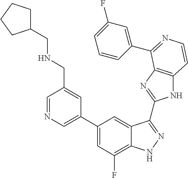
C1(C2=CN=CC(CNCC3CCCC3)=C2)=CC(F)=C2C(=C1)C(C1=NC3=C(N1)C=CN=C3C1=CC(F)=CC=C1)=NN2
